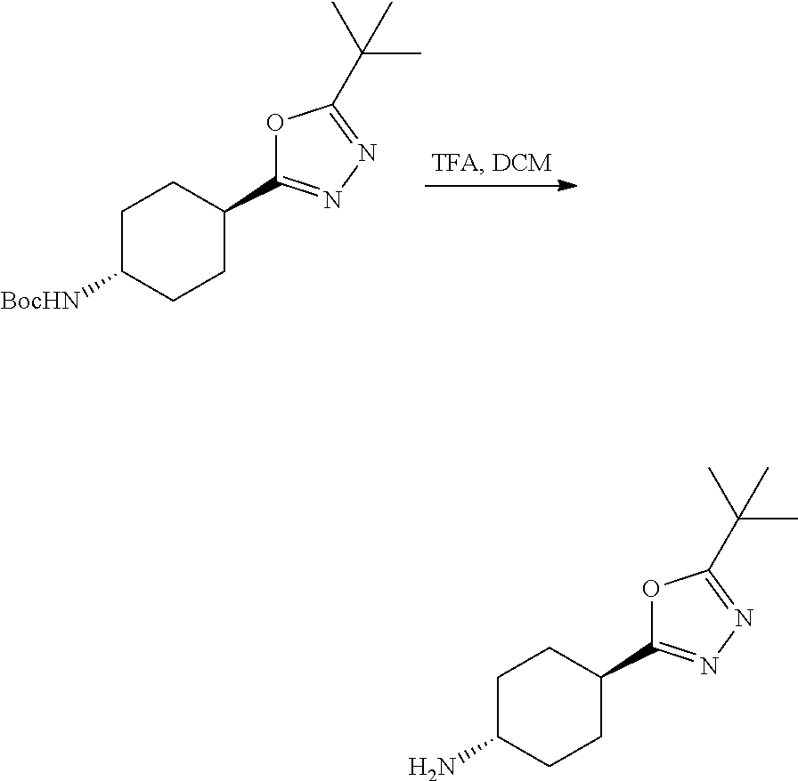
C1C([BocHN])CCC(C2=NN=C(C(C)(C)C)O2)C1.C1C(N)CCC(C2=NN=C(C(C)(C)C)O2)C1
